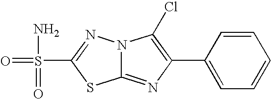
N12C(=NC(C3=CC=CC=C3)=C1Cl)SC(S(=O)(N)=O)=N2
